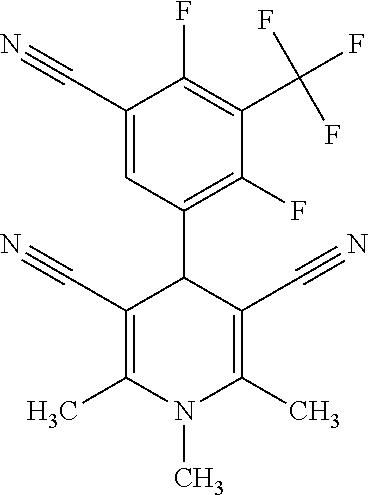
C1(C#N)=CC(C2C(C#N)=C(C)N(C)C(C)=C2C#N)=C(F)C(C(F)(F)F)=C1F
